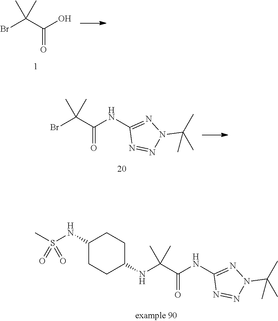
N(C(C(NC1=NN(C(C)(C)C)N=N1)=O)(C)C)C1CCC(NS(C)(=O)=O)CC1.BrC(C(O)=O)(C)C.BrC(C(NC1=NN(C(C)(C)C)N=N1)=O)(C)C
